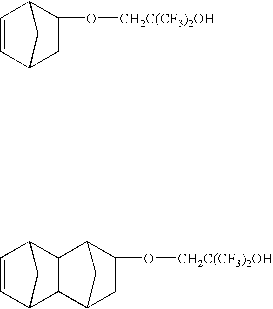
C1=CC2CC(O[CH2C(CF3)2OH])C1C2.C12C(C3CC(O[CH2C(CF3)2OH])C1C3)C1C=CC2C1
